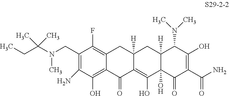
C1(CN(C(CC)(C)C)C)=C(N)C(O)=C2C(=C1F)CC1([H])C(=C(O)C3(O)C([H])(C1)C(N(C)C)C(O)=C(C(N)=O)C3=O)C2=O
